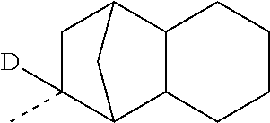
C12C3C(C)([D])CC(C1CCCC2)C3
